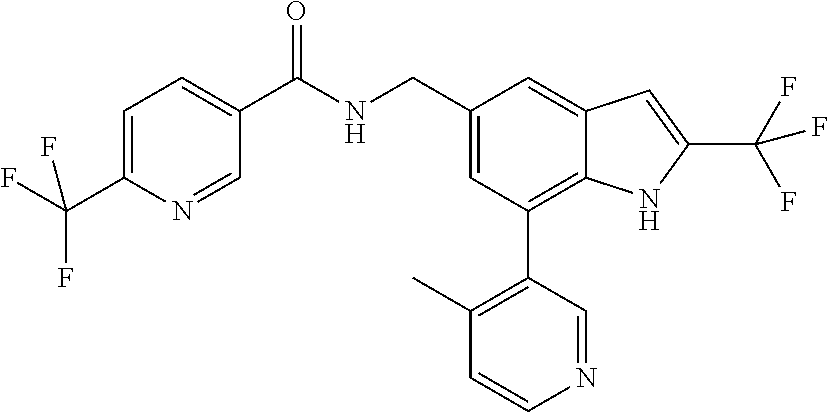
C1=C(C(F)(F)F)N=CC(C(NCC2=CC(C3=C(C)C=CN=C3)=C3C(=C2)C=C(C(F)(F)F)N3)=O)=C1
